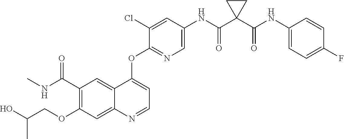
C1(OCC(O)C)=C(C(NC)=O)C=C2C(=C1)N=CC=C2OC1=NC=C(NC(C2(C(NC3=CC=C(F)C=C3)=O)CC2)=O)C=C1Cl
